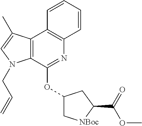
C12=C(C(OC3C[NBoc]C(C(OC)=O)C3)=NC3=C1C=CC=C3)N(CC=C)C=C2C
